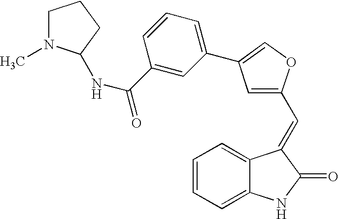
C1=CC=C2C(=C1)C(=CC1=CC(C3=CC=CC(C(=O)NC4N(C)CCC4)=C3)=CO1)C(=O)N2
